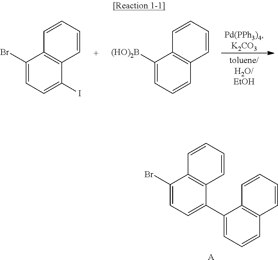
C1(Br)=CC=C(C2=CC=CC3=C2C=CC=C3)C2=C1C=CC=C2.[A].C1(Br)=CC=C(I)C2=C1C=CC=C2.C1([(HO)2B])=CC=CC2=C1C=CC=C2
